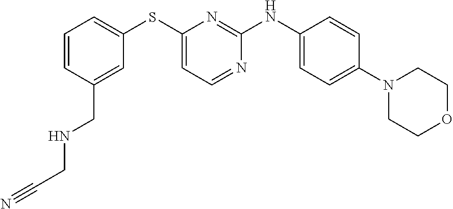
C1=CC(CNCC#N)=CC(SC2=CC=NC(NC3=CC=C(N4CCOCC4)C=C3)=N2)=C1
